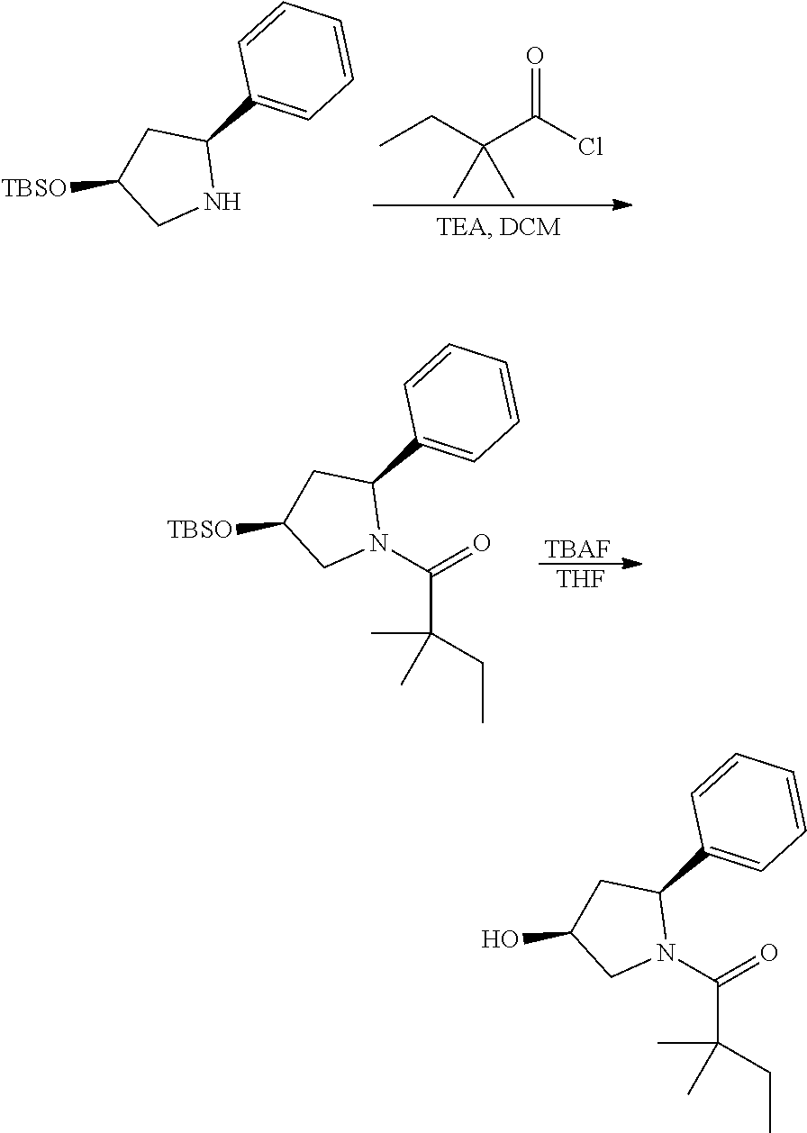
CCC(C(Cl)=O)(C)C.N1C(C2=CC=CC=C2)CC([TBSO])C1.[TBAF].[THF].N1(C(C(C)(C)CC)=O)C(C2=CC=CC=C2)CC([TBSO])C1.N1(C(C(C)(C)CC)=O)C(C2=CC=CC=C2)CC(O)C1
